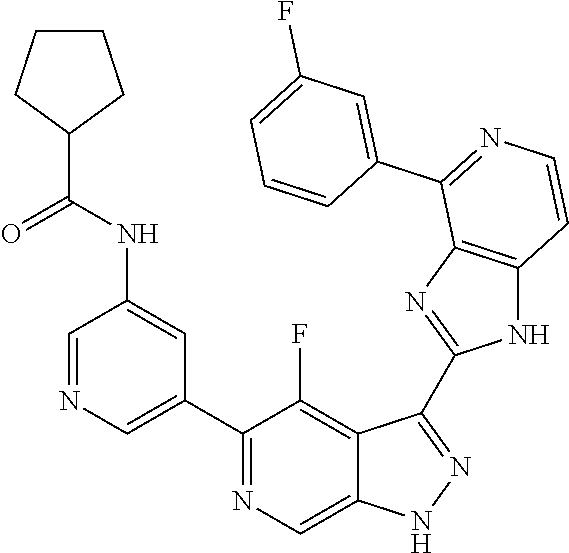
C1=NC=C(C2=NC=C3C(=C2F)C(C2=NC4=C(N2)C=CN=C4C2=CC(F)=CC=C2)=NN3)C=C1NC(C1CCCC1)=O
